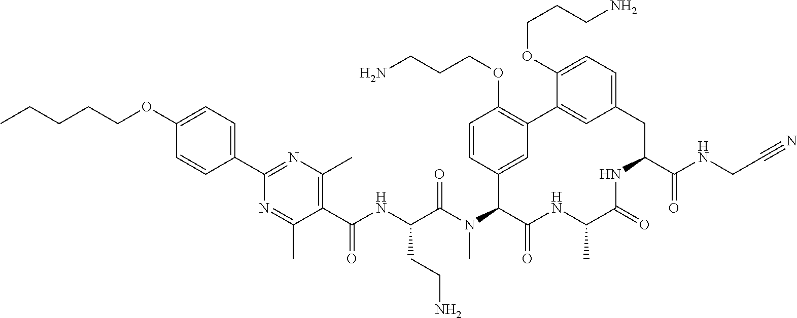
C1(C(NC(C(N(C2C(=O)NC(C)C(=O)NC(C(NCC#N)=O)CC3=CC=C(OCCCN)C(=C3)C3=C(OCCCN)C=CC2=C3)C)=O)CCN)=O)=C(C)N=C(C2=CC=C(OCCCCC)C=C2)N=C1C
